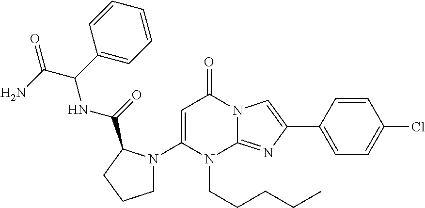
C1(N2CCCC2C(=O)NC(C(N)=O)C2=CC=CC=C2)=CC(=O)N2C(=NC(C3=CC=C(Cl)C=C3)=C2)N1CCCCC
